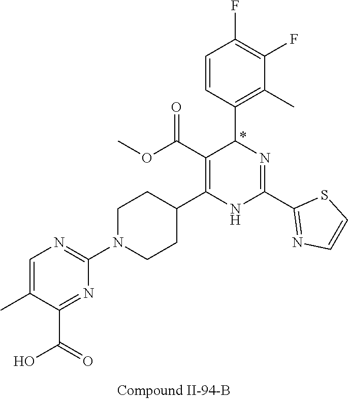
C1(F)=C(F)C=CC(C2N=C(C3=NC=CS3)NC(C3CCN(C4=NC=C(C)C(C(=O)O)=N4)CC3)=C2C(OC)=O)=C1C
